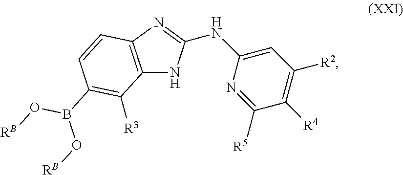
C12=C(N=C(NC3=CC([R2])=C([R4])C([R5])=N3)N1)C=CC(B(O[RB])O[RB])=C2[R3]
